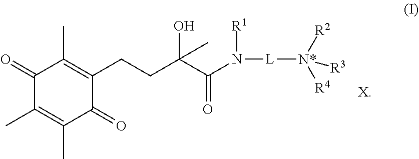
[R1]N([L][N*]([R4])([R2])[R3])C(C(CCC1=C(C)C(=O)C(C)=C(C)C1=O)(O)C)=O
